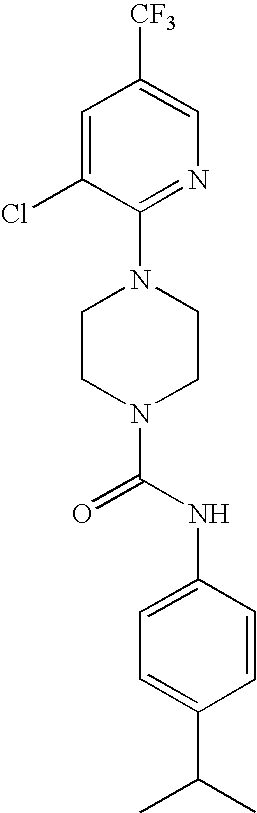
N1(C(NC2=CC=C(C(C)C)C=C2)=O)CCN(C2=NC=C([CF3])C=C2Cl)CC1
